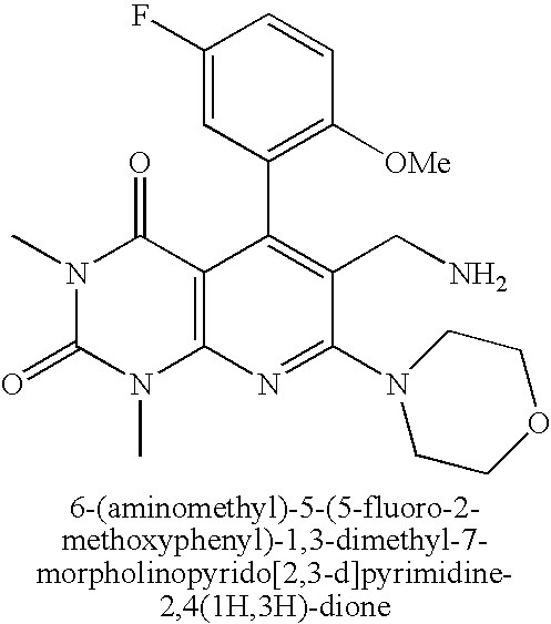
C1(F)=CC(C2=C(CN)C(N3CCOCC3)=NC3=C2C(=O)N(C)C(=O)N3C)=C([OMe])C=C1
